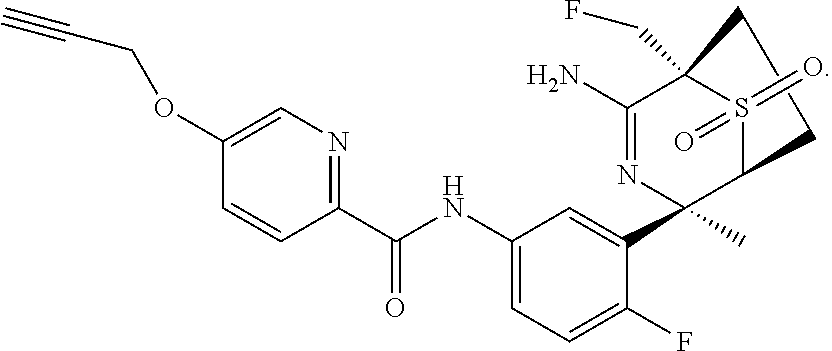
C1(OCC#C)=CN=C(C(NC2=CC=C(F)C(C3(C)N=C(N)C4(CF)S(=O)(=O)C3CC4)=C2)=O)C=C1
